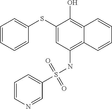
C1=CC=CC(SC2=CC(NS(C3=CC=CN=C3)(=O)=O)=C3C(=C2O)C=CC=C3)=C1
